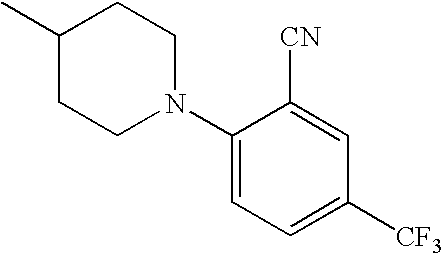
C1(C)CCN(C2=CC=C([CF3])C=C2[CN])CC1
